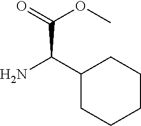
C1(C(N)C(=O)OC)CCCCC1
